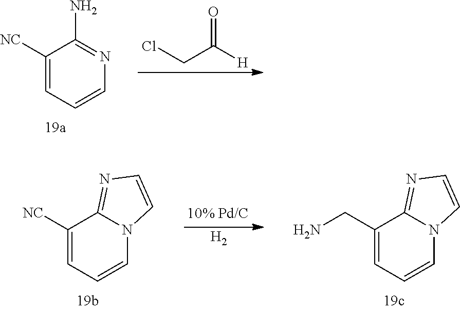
C1([NC])=CC=CN=C1N.O=C([H])CCl.C1([NC])=CC=CN2C1=NC=C2.[H2].C1(CN)=CC=CN2C1=NC=C2
